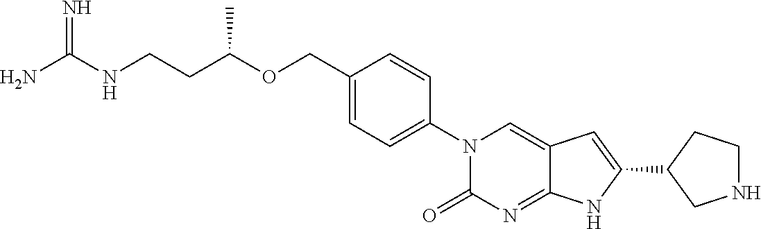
C(C1=CC=C(N2C(=O)N=C3C(=C2)C=C(C2CNCC2)N3)C=C1)OC(CCNC(N)=N)C
